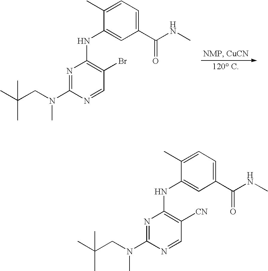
C1=C(C(NC)=O)C=C(NC2=C(Br)C=NC(N(CC(C)(C)C)C)=N2)C(C)=C1.C1=C(C(NC)=O)C=C(NC2=C([CN])C=NC(N(CC(C)(C)C)C)=N2)C(C)=C1
